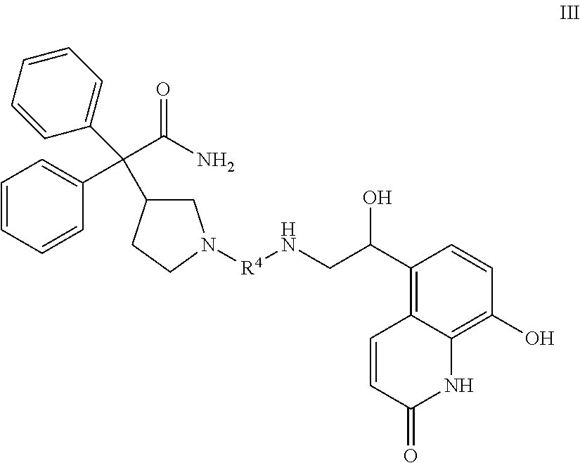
C1C(C(C2=CC=CC=C2)(C(=O)N)C2=CC=CC=C2)CCN1[R4]NCC(C1=C2C(=C(O)C=C1)NC(=O)C=C2)O
